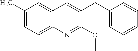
C1(C)=CC=C2C(=C1)C=C(CC1=CC=CC=C1)C(OC)=N2
